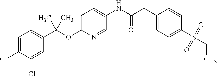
O(C1=CC=C(NC(CC2=CC=C(S(CC)(=O)=O)C=C2)=O)C=N1)C(C1=CC=C(Cl)C(Cl)=C1)(C)C
